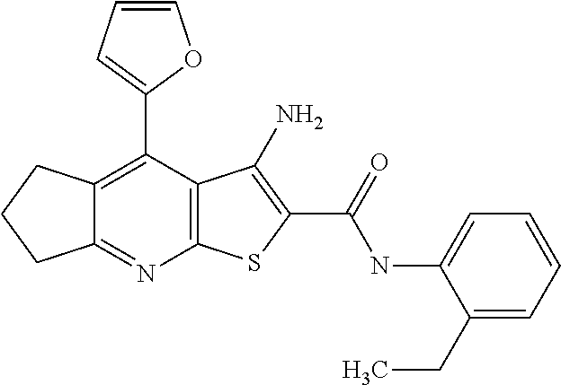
C12=C(C(C3=CC=CO3)=C3C(=N1)CCC3)C(N)=C(C(NC1=CC=CC=C1CC)=O)S2
